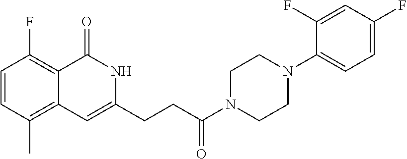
C1=CC(C)=C2C(=C1F)C(=O)NC(CCC(N1CCN(C3=CC=C(F)C=C3F)CC1)=O)=C2
